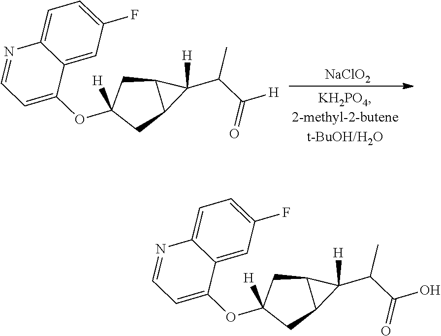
[NaClO2].C1(OC2([H])CC3C(C2)C3(C(C([H])=O)C)[H])=CC=NC2=CC=C(F)C=C12.C1(OC2([H])CC3C(C2)C3(C(C(O)=O)C)[H])=CC=NC2=CC=C(F)C=C12
